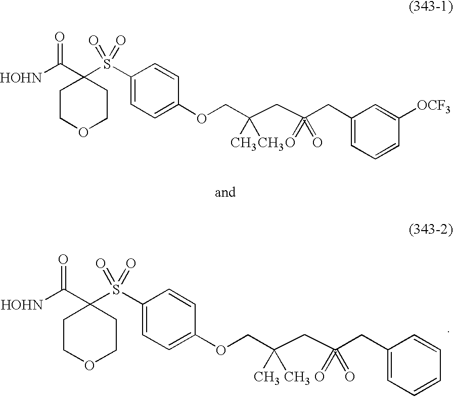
[HOHN]C(C1(S(C2=CC=C(OCC(CC(CC3=CC=CC([OCF3])=C3)(=O)=O)(C)C)C=C2)(=O)=O)CCOCC1)=O.[HOHN]C(C1(S(C2=CC=C(OCC(CC(CC3=CC=CC=C3)(=O)=O)(C)C)C=C2)(=O)=O)CCOCC1)=O
